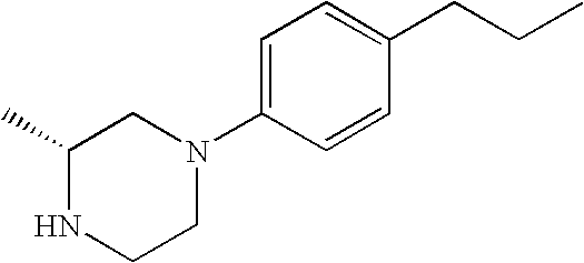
C1(C)NCCN(C2=CC=C(CCC)C=C2)C1
